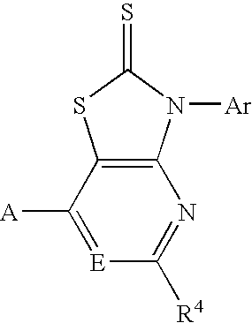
C12=C(C([A])=[E]C([R4])=N1)SC(=S)N2[Ar]
